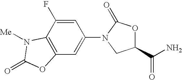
C12=C(C=C(N3C(=O)OC(C(N)=O)C3)C=C1F)OC(=O)N2[Me]
